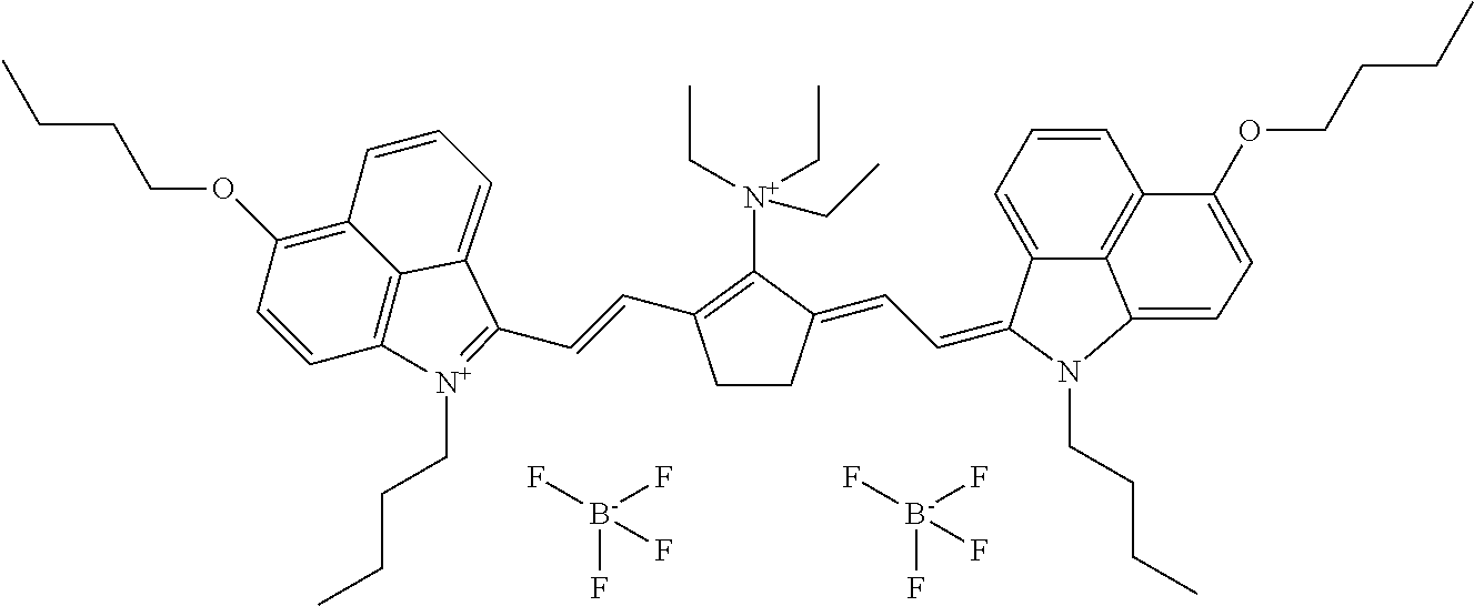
[N+](C1=C(C=CC2=[N+](CCCC)C3=C4C(=C(OCCCC)C=C3)C=CC=C42)CCC1=CC=C1C2=CC=CC3=C2C(=CC=C3OCCCC)N1CCCC)(CC)(CC)CC.[B-](F)(F)(F)F.[B-](F)(F)(F)F
